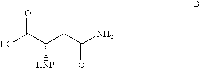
OC(C(CC(N)=O)[HNP])=O
